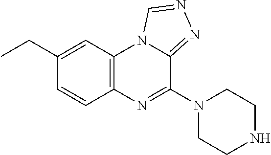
C12=C(C=C(CC)C=C1)N1C(=NN=C1)C(N1CCNCC1)=N2
